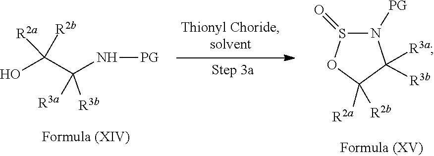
O1C([R2a])([R2b])C([R3a])([R3b])N([PG])S1=O.N(C(C(O)([R2a])[R2b])([R3a])[R3b])[PG]
